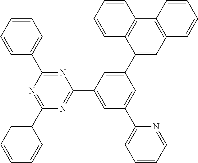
C1(C2=CC3=C(C4=C2C=CC=C4)C=CC=C3)=CC(C2=NC(C3=CC=CC=C3)=NC(C3=CC=CC=C3)=N2)=CC(C2=CC=CC=N2)=C1
